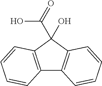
C12=C(C(C(O)=O)(O)C3=C1C=CC=C3)C=CC=C2
